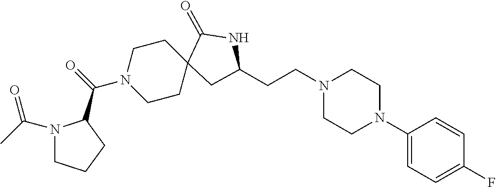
C1(N2CCN(CCC3CC4(CCN(C(=O)C5N(C(C)=O)CCC5)CC4)C(=O)N3)CC2)=CC=C(F)C=C1
